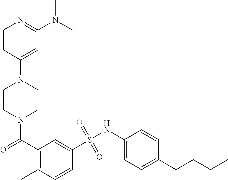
N1(C(=O)C2=C(C)C=CC(S(NC3=CC=C(CCCC)C=C3)(=O)=O)=C2)CCN(C2=CC(N(C)C)=NC=C2)CC1
